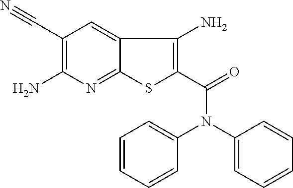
C1(N)=C(C#N)C=C2C(=N1)SC(C(=O)N(C1=CC=CC=C1)C1=CC=CC=C1)=C2N
